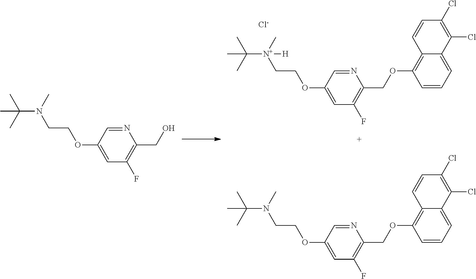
N1=CC(OCCN(C(C)(C)C)C)=CC(F)=C1CO.N1=CC(OCC[N+](C(C)(C)C)(C)[H])=CC(F)=C1COC1=C2C(=CC=C1)C(Cl)=C(Cl)C=C2.[Cl-].N1=CC(OCCN(C(C)(C)C)C)=CC(F)=C1COC1=C2C(=CC=C1)C(Cl)=C(Cl)C=C2
